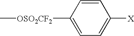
C1=CC([OSO2CF2]C)=CC=C1[X]
